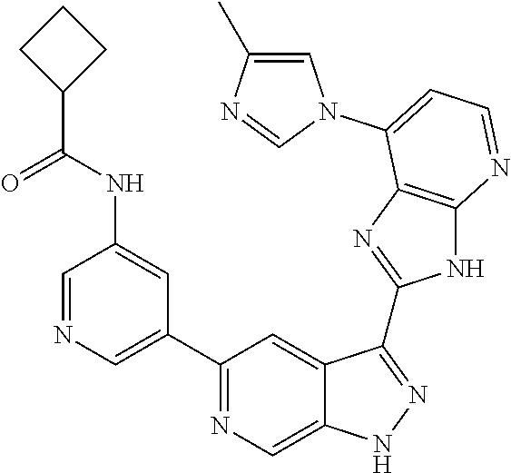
C1=NC=C(C2=NC=C3C(=C2)C(C2=NC4=C(N2)N=CC=C4N2C=C(C)N=C2)=NN3)C=C1NC(C1CCC1)=O
